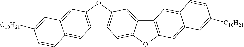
C12=C(OC3=C1C=C1C(=C3)C3=C(O1)C=C1C(=C3)C=CC([C10H21])=C1)C=C1C(=C2)C=CC([C10H21])=C1
